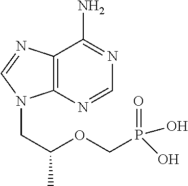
C12=C(N=CN=C1N)N(CC(OCP(O)(O)=O)C)C=N2
